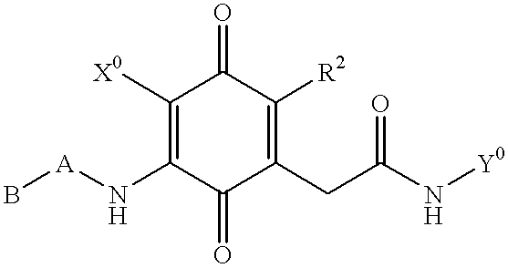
C1(=O)C([X0])=C(N[A]B)C(=O)C(CC(N[Y0])=O)=C1[R2]
